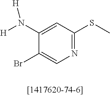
BrC1=CN=C(SC)C=C1N([H])[H]
